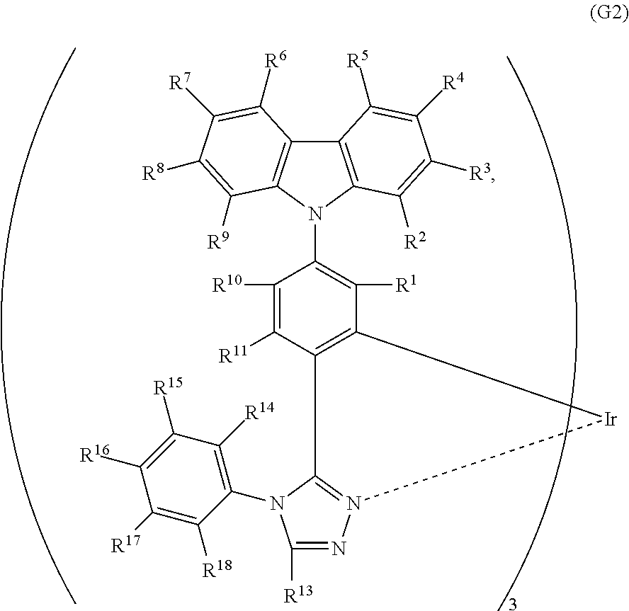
C12=C(N(C3=C([R1])C4=C(C([R11])=C3[R10])C3=N(N=C([R13])N3C3=C([R14])C([R15])=C([R16])C([R17])=C3[R18])[Ir]4)C3=C1C([R6])=C([R7])C([R8])=C3[R9])C([R2])=C([R3])C([R4])=C2[R5]
